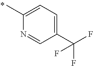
C1(C)=CC=C(C(F)(F)F)C=N1
